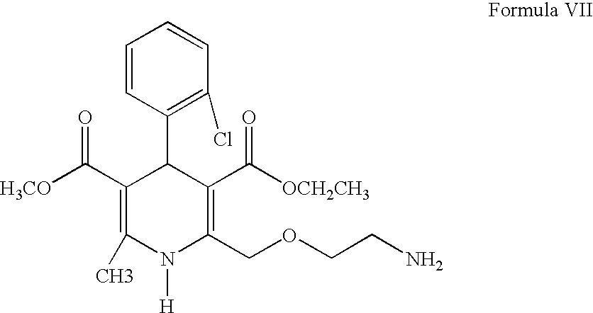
N1([H])C(COCCN)=C(C([OCH2CH3])=O)C(C2=C(Cl)C=CC=C2)C(C(=O)[H3CO])=C1C
